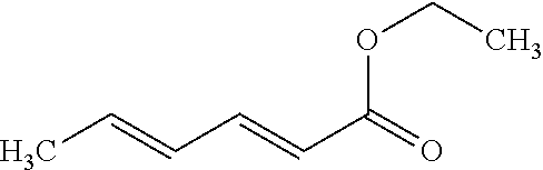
CC=CC=CC(=O)OCC
